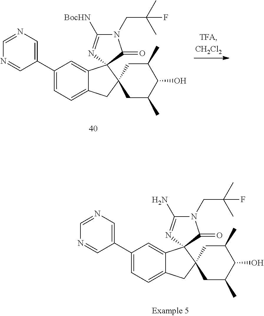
C1(C2=CN=CN=C2)=CC=C2C(=C1)C1(C3(C2)CC(C)C(O)C(C)C3)N=C([BocHN])N(CC(C)(C)F)C1=O.C1(C2=CN=CN=C2)=CC=C2C(=C1)C1(C3(C2)CC(C)C(O)C(C)C3)N=C(N)N(CC(C)(C)F)C1=O
